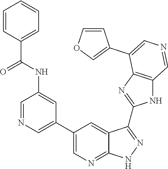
C1=NC=C(C2=CN=C3C(=C2)C(C2=NC4=C(N2)C=NC=C4C2=COC=C2)=NN3)C=C1NC(C1=CC=CC=C1)=O
